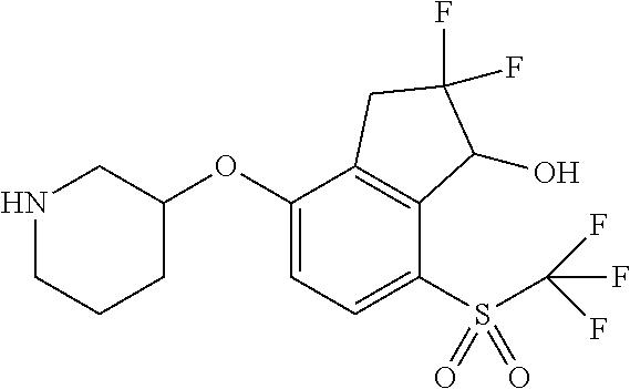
C1(OC2CNCCC2)=CC=C(S(C(F)(F)F)(=O)=O)C2=C1CC(F)(F)C2O
